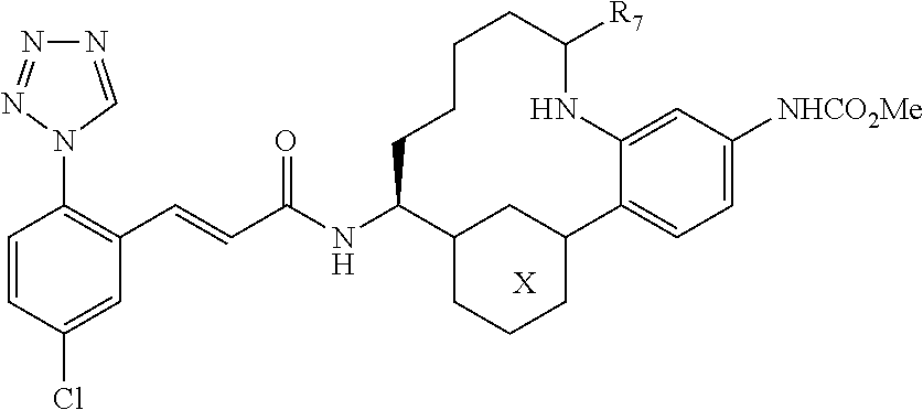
C1=CC(Cl)=CC(C=CC(NC2C3CCCC(C3)C3=CC=C([NHCO2Me])C=C3NC([R7])CCCC2)=O)=C1N1C=NN=N1.[X]
